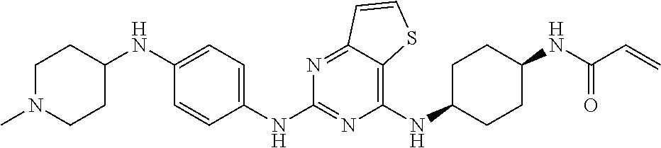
C1(NC2CCC(NC(C=C)=O)CC2)=C2C(=NC(NC3=CC=C(NC4CCN(C)CC4)C=C3)=N1)C=CS2
